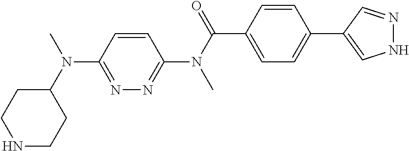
N1CCC(N(C)C2=NN=C(N(C(=O)C3=CC=C(C4=CNN=C4)C=C3)C)C=C2)CC1
